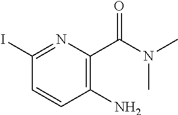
C1(N)=C(C(N(C)C)=O)N=C(I)C=C1
